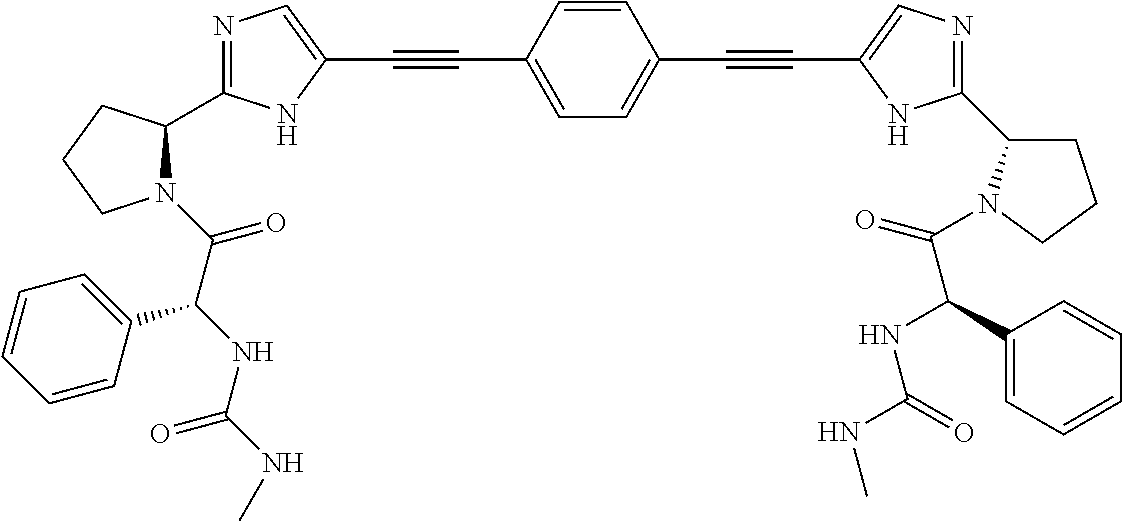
C1=C(C#CC2=CN=C(C3N(C(C(NC(NC)=O)C4=CC=CC=C4)=O)CCC3)N2)C=CC(C#CC2=CN=C(C3CCCN3C(C(NC(NC)=O)C3=CC=CC=C3)=O)N2)=C1
